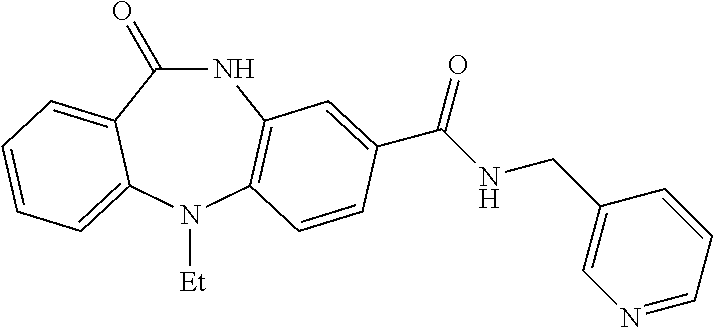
C1(=O)NC2=C(N([Et])C3=CC=CC=C13)C=CC(C(NCC1=CN=CC=C1)=O)=C2
